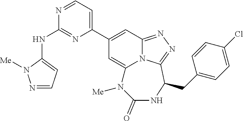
N1=CC=C(NC2=NC(C3=CC4=NN=C5N4C(=C3)N([Me])C(=O)NC5CC3=CC=C(Cl)C=C3)=CC=N2)N1[Me]
